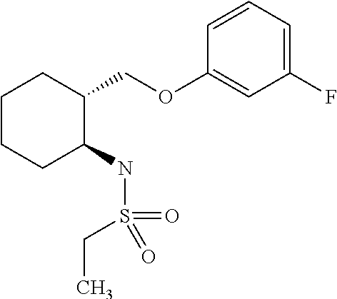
C1CCC(NS(CC)(=O)=O)C(COC2=CC(F)=CC=C2)C1
